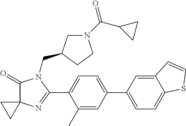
C1(=O)C2(N=C(C3=CC=C(C4=CC=C5C(=C4)C=CS5)C=C3C)N1CC1CN(C(C3CC3)=O)CC1)CC2
